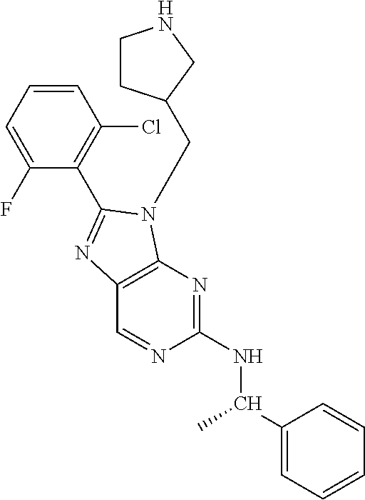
C1(NC(C2=CC=CC=C2)C)=NC2=C(C=N1)N=C(C1=C(Cl)C=CC=C1F)N2CC1CCNC1
